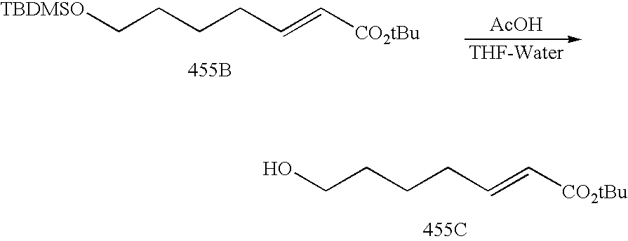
[TBDMSO]CCCCC=C[CO2tBu].[455B].[AcOH].OCCCCC=C[CO2tBu].[455C]
